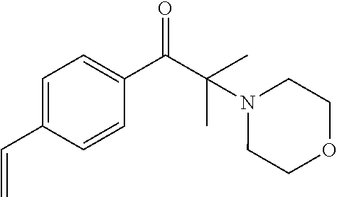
C1=C(C=C)C=CC(C(C(C)(C)N2CCOCC2)=O)=C1
